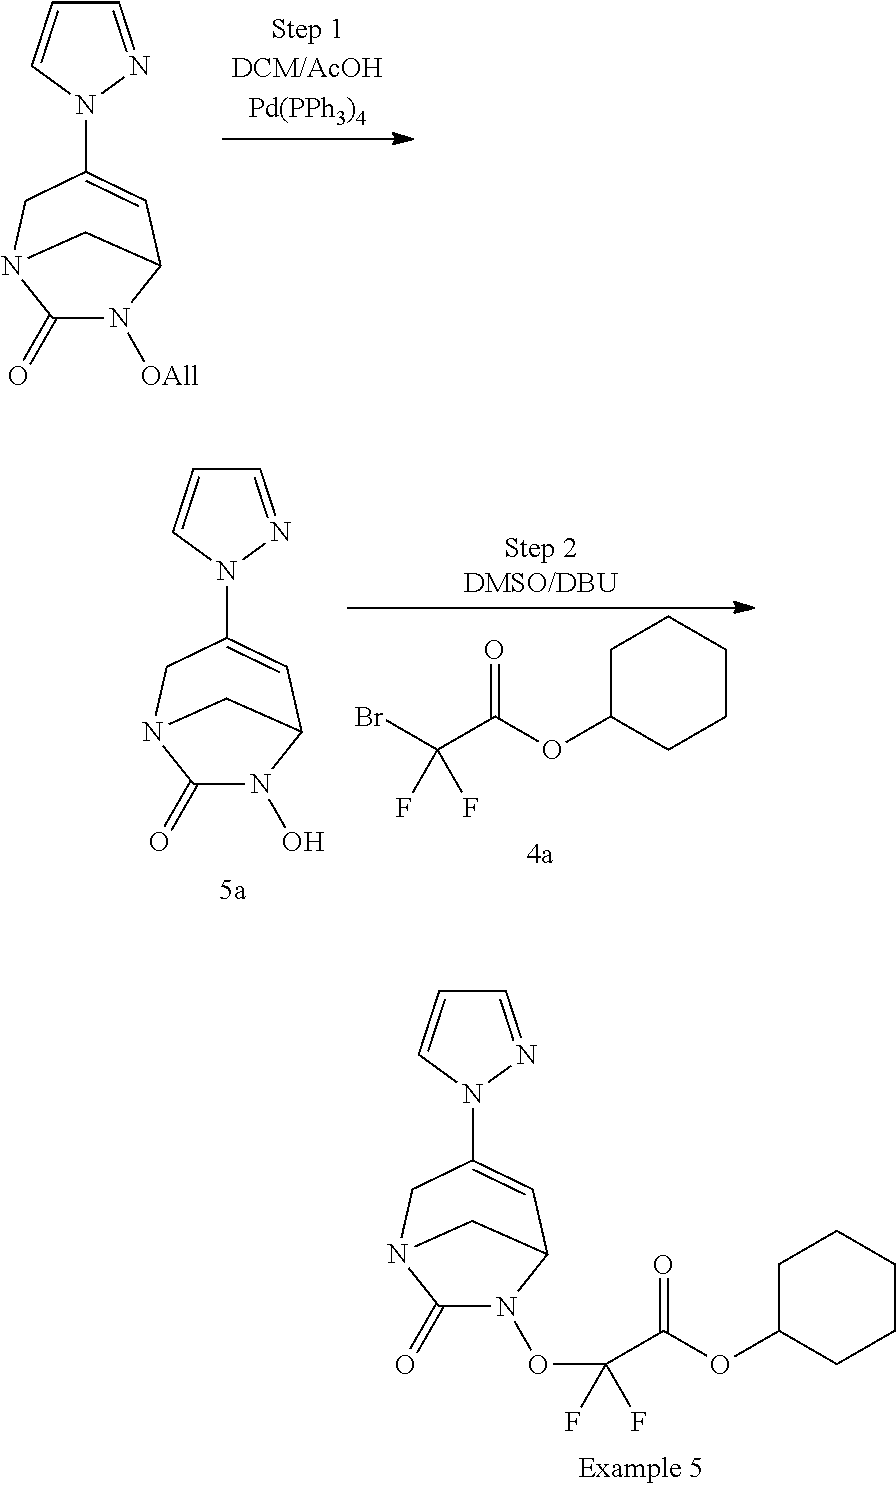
C1(=O)N([OAll])C2C=C(N3N=CC=C3)CN1C2.BrC(C(=O)OC1CCCCC1)(F)F.C1(=O)N(O)C2C=C(N3N=CC=C3)CN1C2.C1(=O)N(OC(C(OC2CCCCC2)=O)(F)F)C2C=C(N3N=CC=C3)CN1C2
